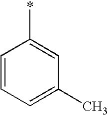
C1=CC=C(C)C=C1*
